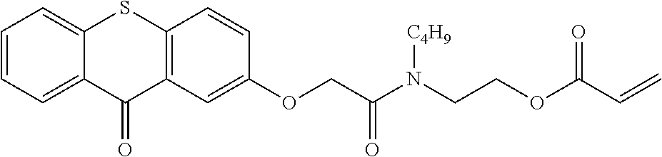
C1=CC=C2C(=C1)SC1=C(C=C(OCC(N(CCOC(C=C)=O)[C4H9])=O)C=C1)C2=O
